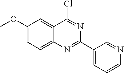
C1(OC)=CC=C2C(=C1)C(Cl)=NC(C1=CC=CN=C1)=N2
